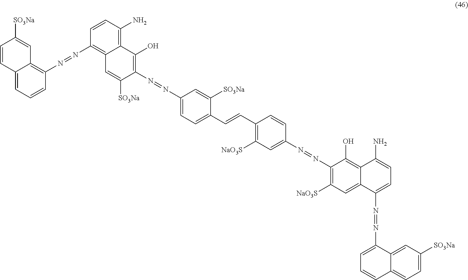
C12=CC=CC(N=NC3=C4C(=C(N)C=C3)C(O)=C(N=NC3=CC=C(C=CC5=C([NaO3S])C=C(N=NC6=C([NaO3S])C=C7C(=C6O)C(N)=CC=C7N=NC6=CC=CC7=CC=C([SO3Na])C=C67)C=C5)C([SO3Na])=C3)C([SO3Na])=C4)=C1C=C([SO3Na])C=C2
